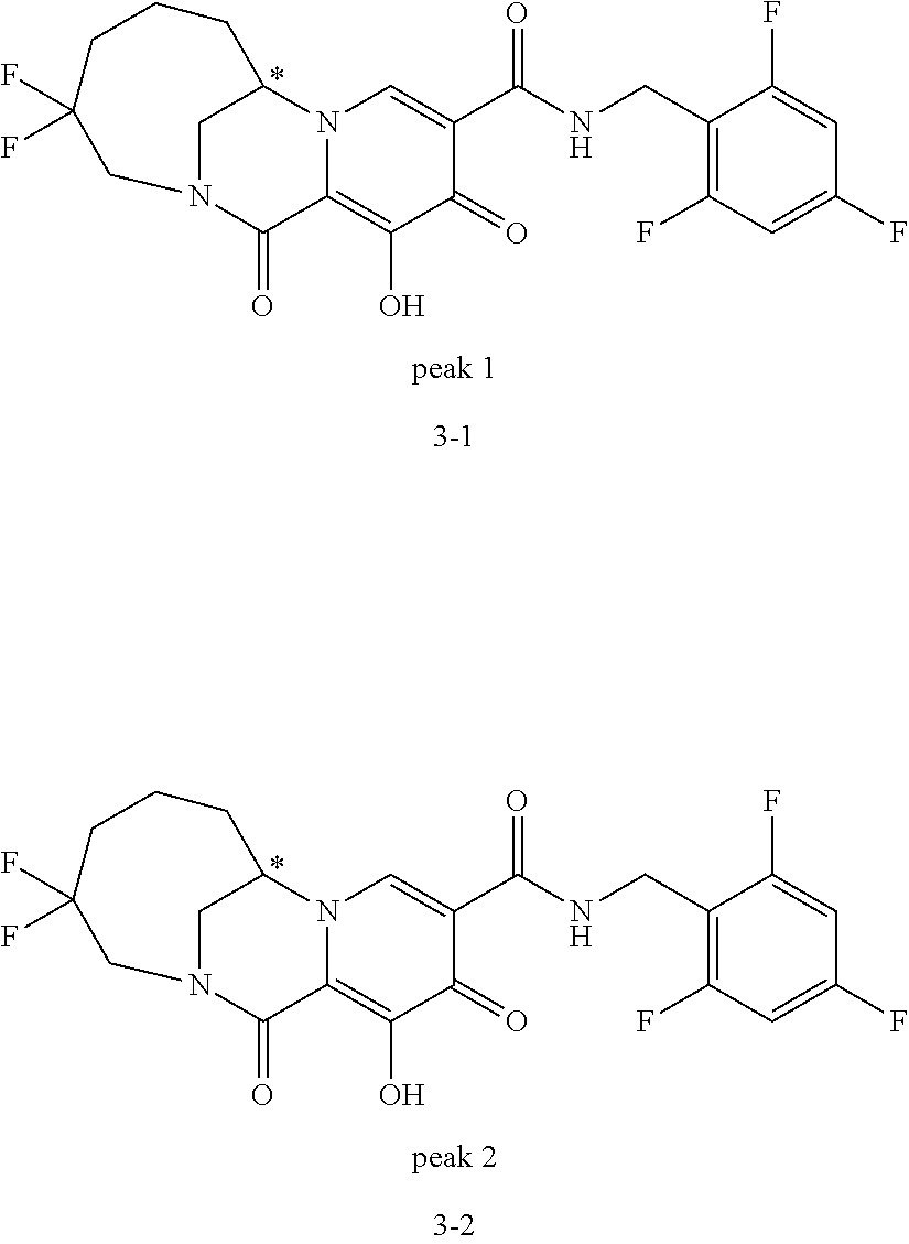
C1N2C(=O)C3=C(O)C(=O)C(C(NCC4=C(F)C=C(F)C=C4F)=O)=CN3C1CCCC(F)(F)C2.C1N2C(=O)C3=C(O)C(=O)C(C(NCC4=C(F)C=C(F)C=C4F)=O)=CN3C1CCCC(F)(F)C2
